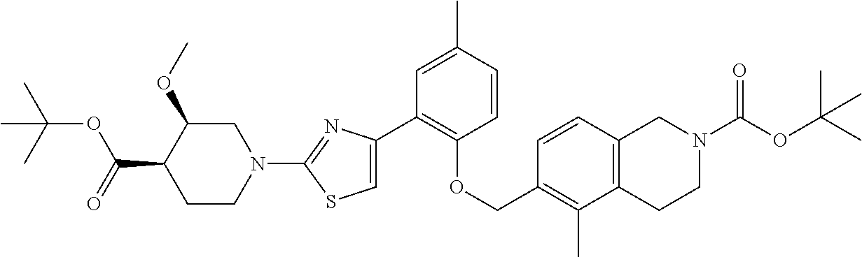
C1(C2=C(OCC3=C(C)C4=C(C=C3)CN(C(=O)OC(C)(C)C)CC4)C=CC(C)=C2)=CSC(N2CC(OC)C(C(=O)OC(C)(C)C)CC2)=N1
